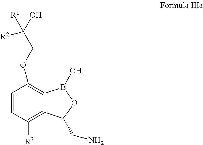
C12=C([R3])C=CC(OCC([R1])(O)[R2])=C1B(O)OC2CN
